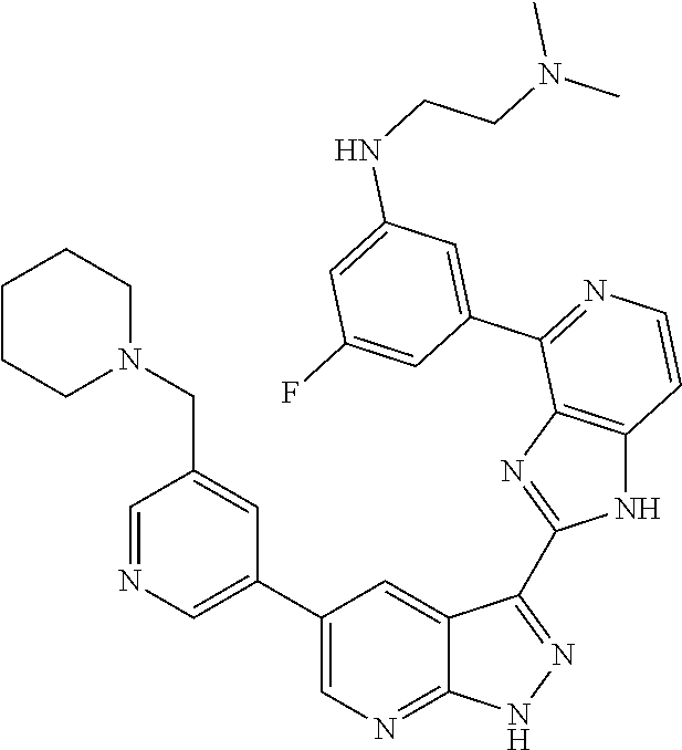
C1=NC=C(C2=CN=C3C(=C2)C(C2=NC4=C(N2)C=CN=C4C2=CC(NCCN(C)C)=CC(F)=C2)=NN3)C=C1CN1CCCCC1
